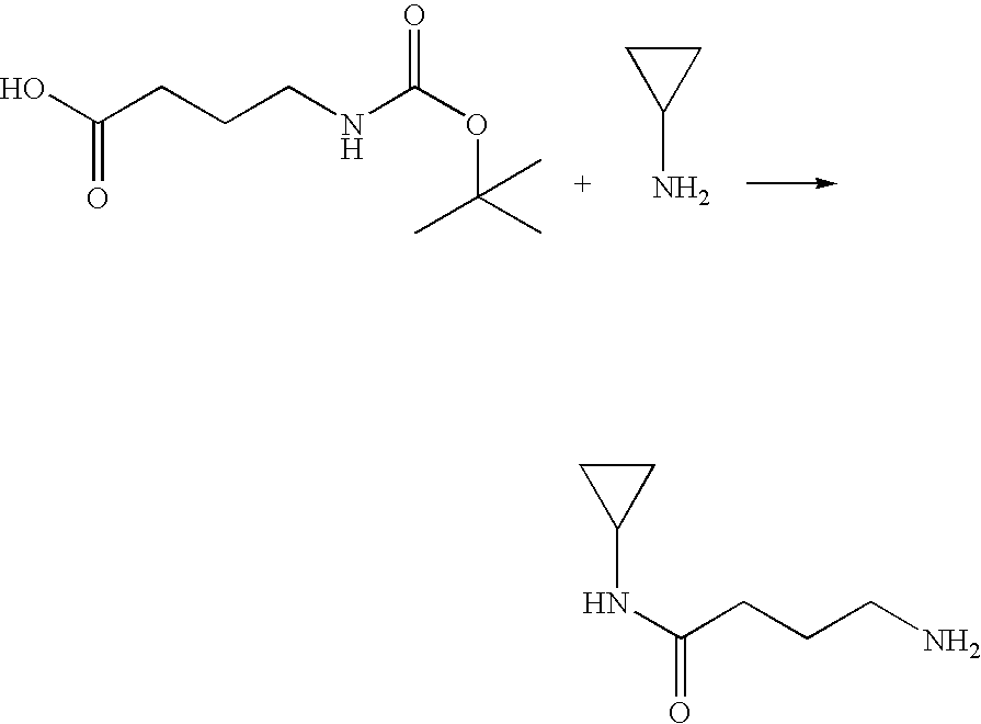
OC(CCCNC(OC(C)(C)C)=O)=O.C1(N)CC1.C1(NC(=O)CCCN)CC1
